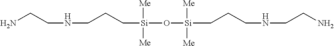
C(CC[Si]([Me])([Me])O[Si](CCCNCCN)([Me])[Me])NCCN
